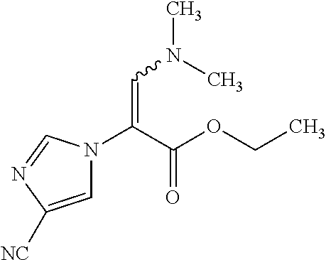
C1=C([NC])N=CN1C(C(OCC)=O)=CN(C)C
